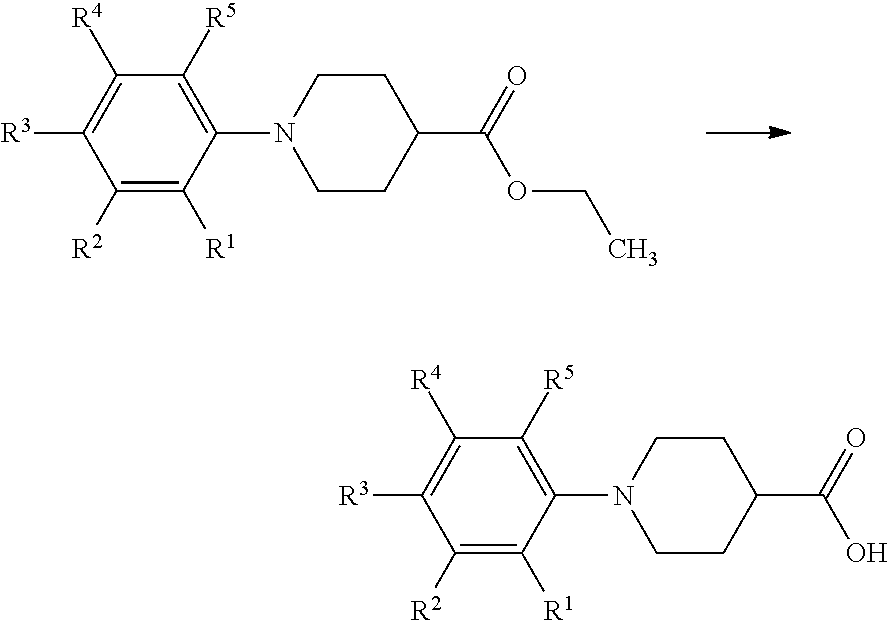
C1([R2])=C([R1])C(N2CCC(C(=O)OCC)CC2)=C([R5])C([R4])=C1[R3].C1([R2])=C([R1])C(N2CCC(C(=O)O)CC2)=C([R5])C([R4])=C1[R3]
